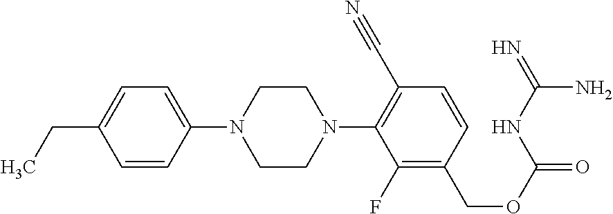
C1=C(N2CCN(C3=C(C#N)C=CC(COC(=O)NC(=N)N)=C3F)CC2)C=CC(CC)=C1
